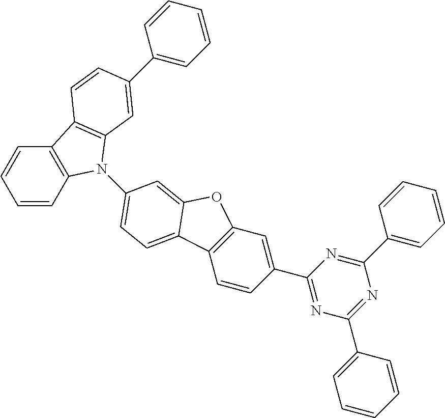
C1=CC2=C(C=C1)C1=C(N2C2=CC=C3C4=C(C=C(C5=NC(C6=CC=CC=C6)=NC(C6=CC=CC=C6)=N5)C=C4)OC3=C2)C=C(C2=CC=CC=C2)C=C1
